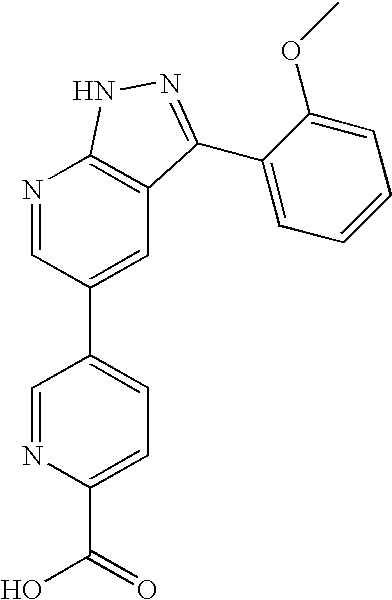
N1=CC(C2=CC=C(C(O)=O)N=C2)=CC2=C1NN=C2C1=CC=CC=C1OC
